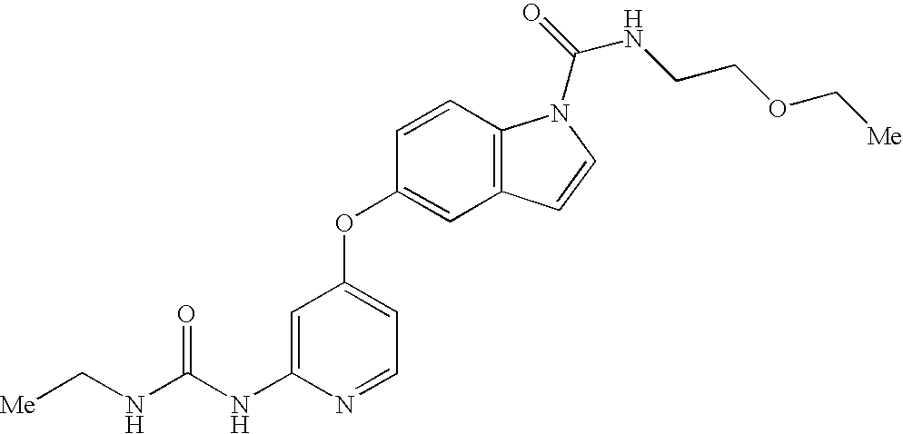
C(NC1=CC(OC2=CC3=C(C=C2)N(C(=O)NCCOC[Me])C=C3)=CC=N1)(NC[Me])=O
